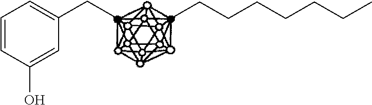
CCCCCCCC.CCC1=CC=CC(O)=C1
